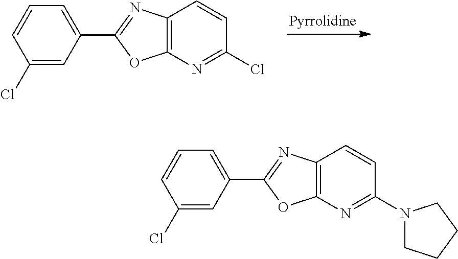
C12=C(N=C(Cl)C=C1)OC(C1=CC=CC(Cl)=C1)=N2.C12=C(N=C(N3CCCC3)C=C1)OC(C1=CC=CC(Cl)=C1)=N2
